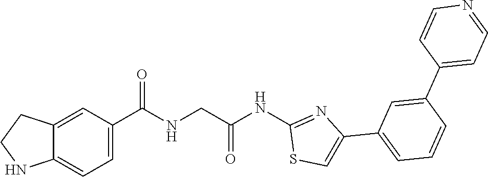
C12=CC(C(=O)NCC(NC3=NC(C4=CC=CC(C5=CC=NC=C5)=C4)=CS3)=O)=CC=C1NCC2
